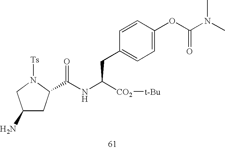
C1(N)CC(C(NC([CO2][t-Bu])CC2=CC=C(OC(N(C)C)=O)C=C2)=O)N([Ts])C1
